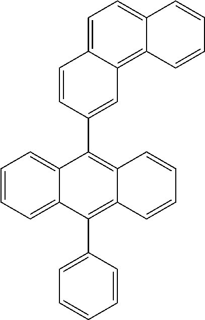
C1=CC(C2=C3C(=C(C4=CC5=C6C(=CC=C5C=C4)C=CC=C6)C4=CC=CC=C24)C=CC=C3)=CC=C1
